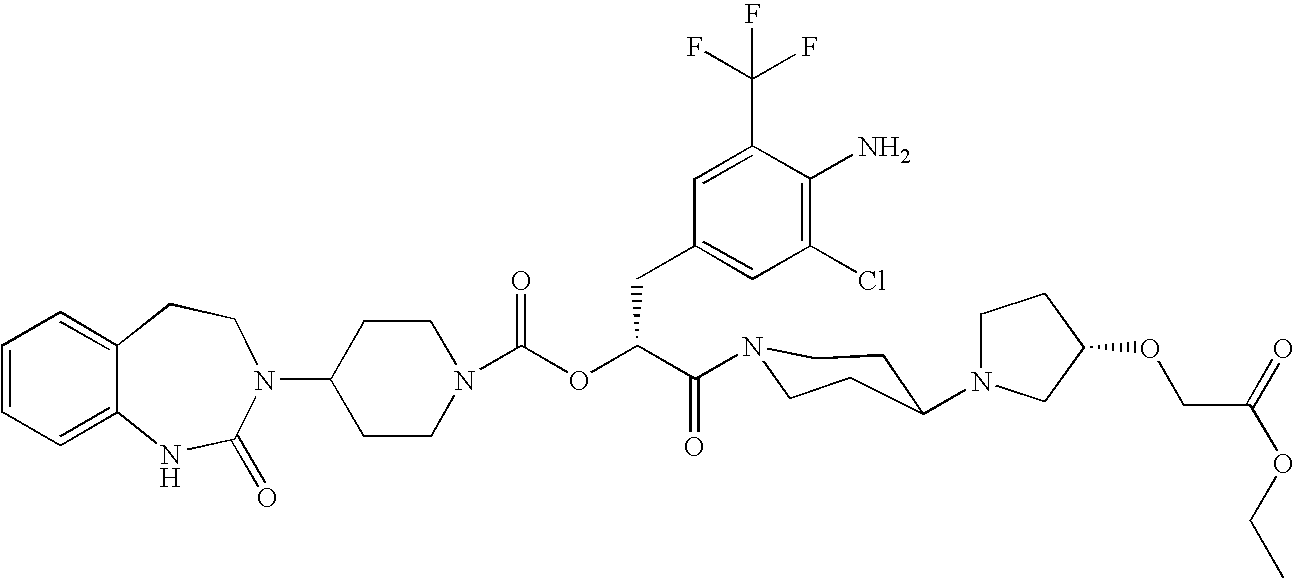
C12=CC=CC=C1NC(=O)N(C1CCN(C(OC(C(=O)N3CCC(N4CCC(OCC(OCC)=O)C4)CC3)CC3=CC(Cl)=C(N)C(C(F)(F)F)=C3)=O)CC1)CC2
